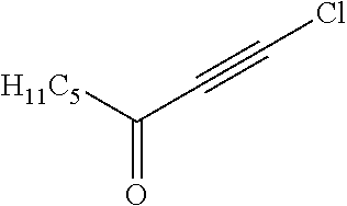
[H11C5]C(C#CCl)=O
